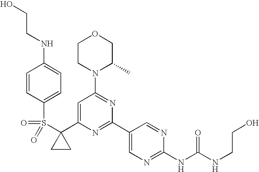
C1(C2(S(=O)(=O)C3=CC=C(NCCO)C=C3)CC2)=CC(N2C(C)COCC2)=NC(C2=CN=C(NC(=O)NCCO)N=C2)=N1
